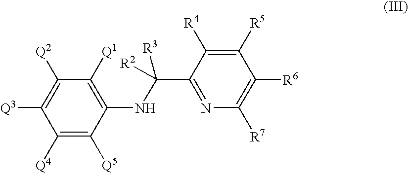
C1([Q4])=C([Q5])C(NC(C2=NC([R7])=C([R6])C([R5])=C2[R4])([R2])[R3])=C([Q1])C([Q2])=C1[Q3]
